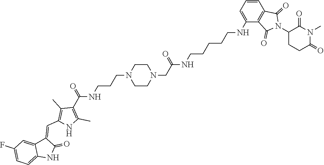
C1=CC=C(NCCCCCNC(CN2CCN(CCCNC(=O)C3=C(C)NC(C=C4C5=CC(F)=CC=C5NC4=O)=C3C)CC2)=O)C2=C1C(=O)N(C1C(=O)N(C)C(=O)CC1)C2=O
